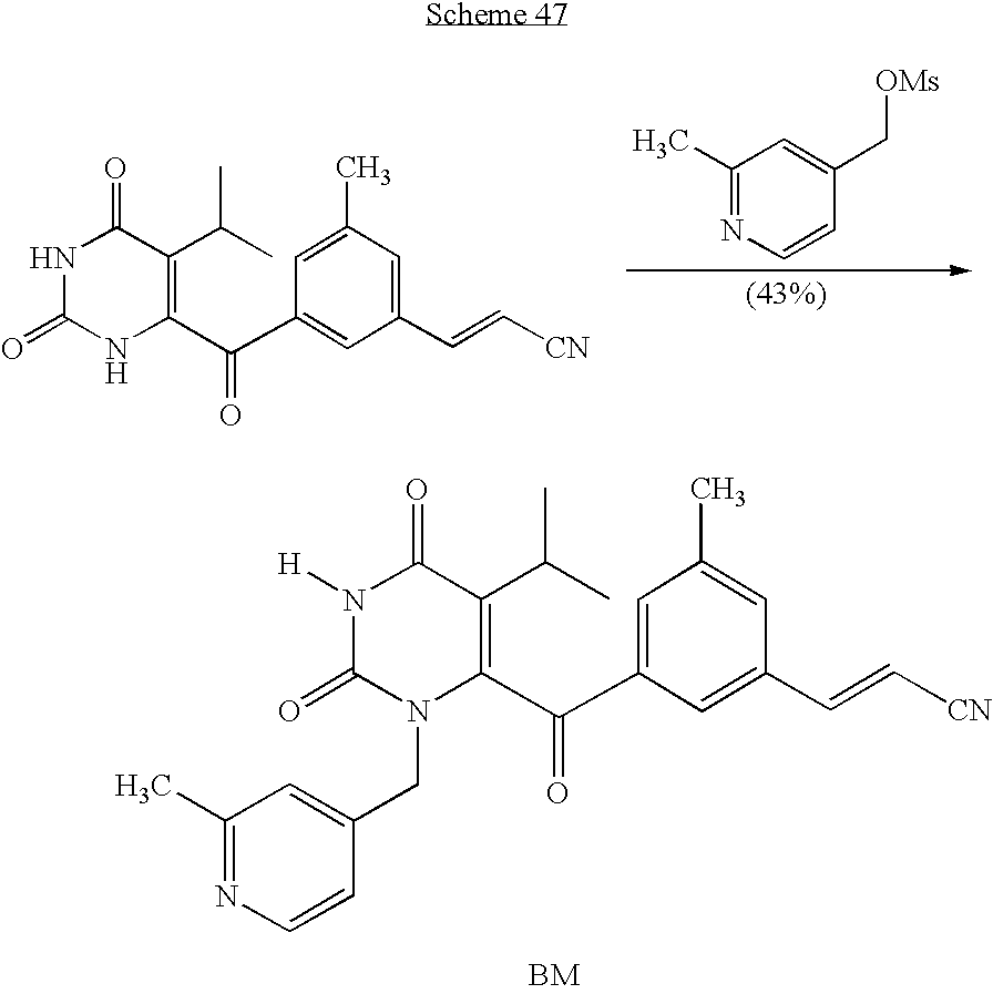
N1([H])C(=O)N(CC2=CC(C)=NC=C2)C(C(C2=CC(C)=CC(C=C[CN])=C2)=O)=C(C(C)C)C1=O.[BM].N1C(=O)NC(C(C2=CC(C=C[CN])=CC(C)=C2)=O)=C(C(C)C)C1=O.C1(C)=NC=CC(C[OMs])=C1
